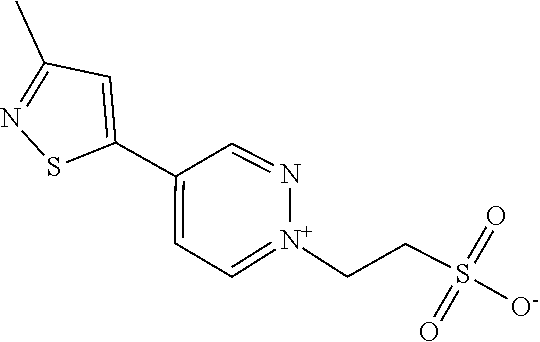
C1(C2=CC(C)=NS2)=CC=[N+](CCS(=O)([O-])=O)N=C1
